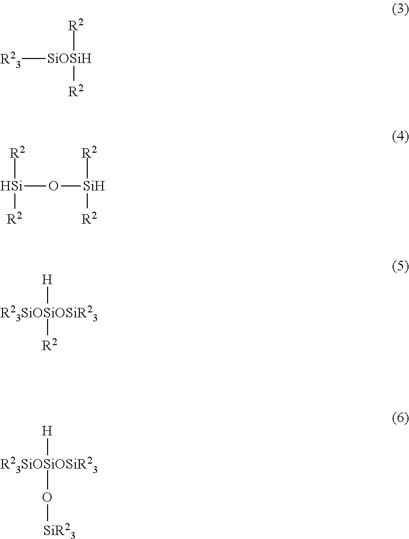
[R23][SiOSiH]([R2])[R2].[Si](O[Si]([R2])[R2])([R2])[R2].[R23SiOSiOSiR23]([H])[R2].[R23SiOSiOSiR23]([H])O[SiR23]
